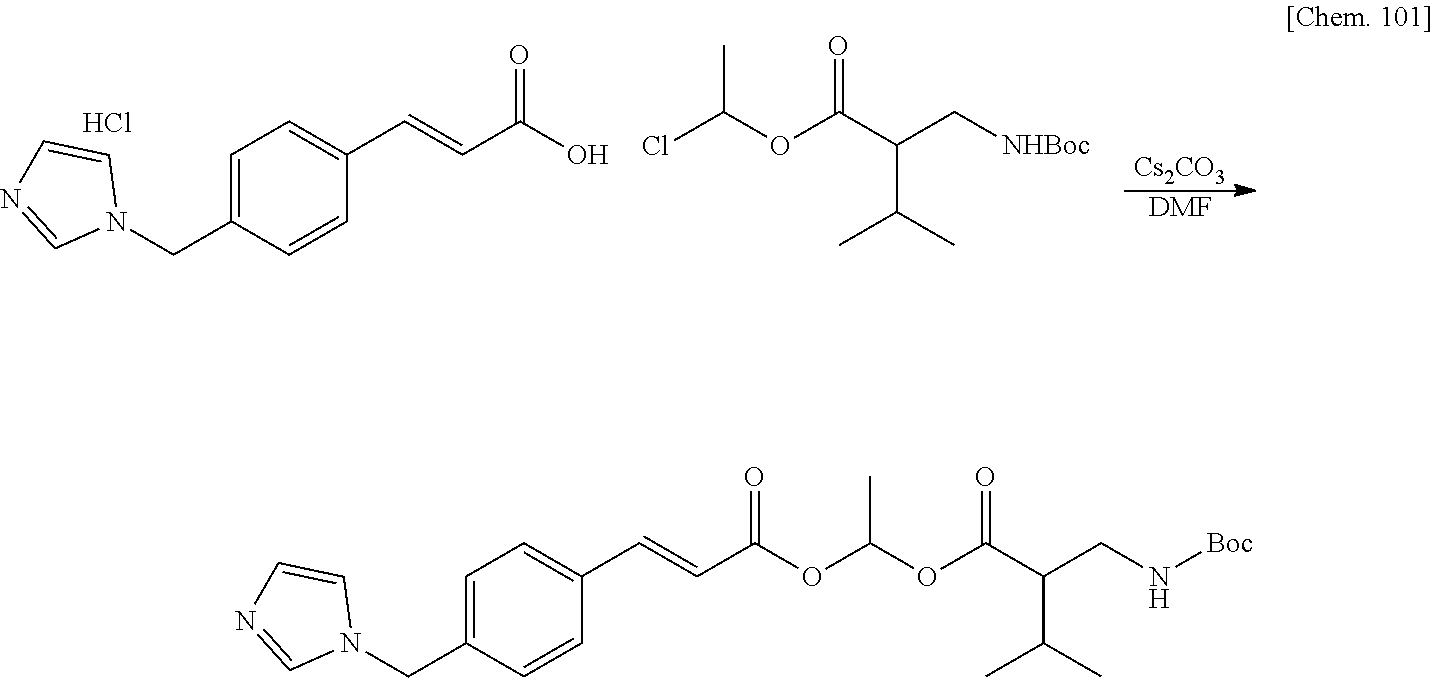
[Cs2CO3].[DMF].C1=CN=CN1CC1=CC=C(C=CC(=O)O)C=C1.CC(C)C(C(OC(C)Cl)=O)C[NHBoc].Cl.N1(CC2=CC=C(C=CC(=O)OC(C)OC(C(C(C)C)CN[Boc])=O)C=C2)C=CN=C1
